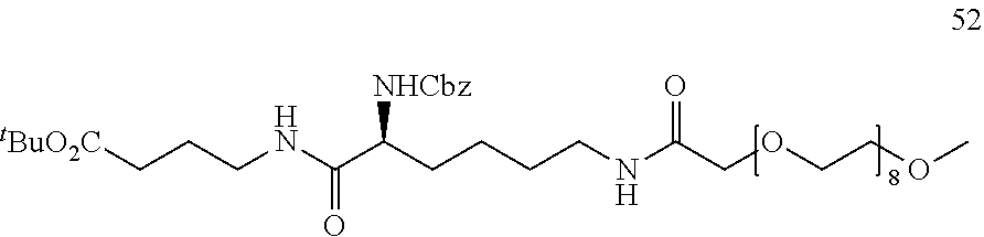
C(COCCOC)(NCCCCC(C(NCCC[tBuO2C])=O)[NHCbz])=O
